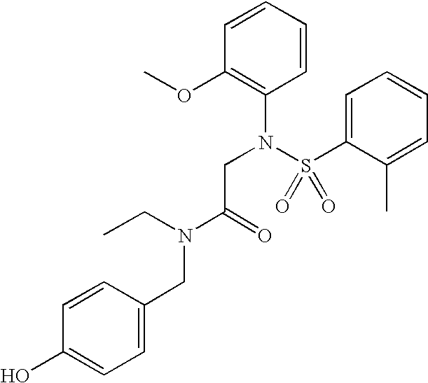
C1=CC=CC(OC)=C1N(S(C1=CC=CC=C1C)(=O)=O)CC(N(CC1=CC=C(O)C=C1)CC)=O
